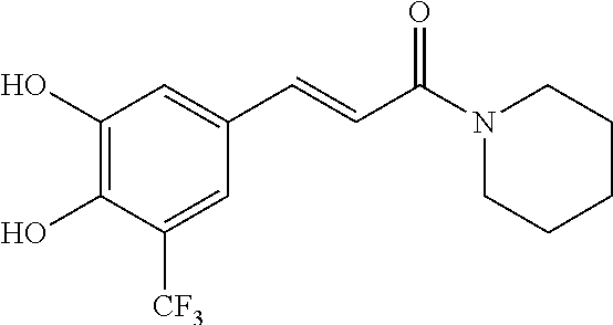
C1=C([CF3])C(O)=C(O)C=C1C=CC(N1CCCCC1)=O
